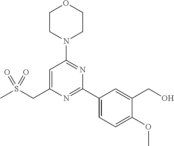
CS(CC1=CC(N2CCOCC2)=NC(C2=CC=C(OC)C(CO)=C2)=N1)(=O)=O
